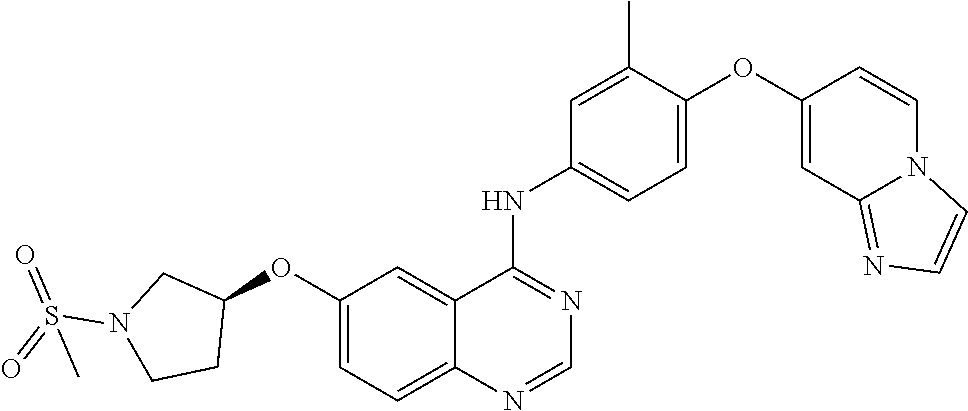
C1=C(OC2=CC3=NC=CN3C=C2)C(C)=CC(NC2=NC=NC3=CC=C(OC4CN(S(=O)(=O)C)CC4)C=C23)=C1
